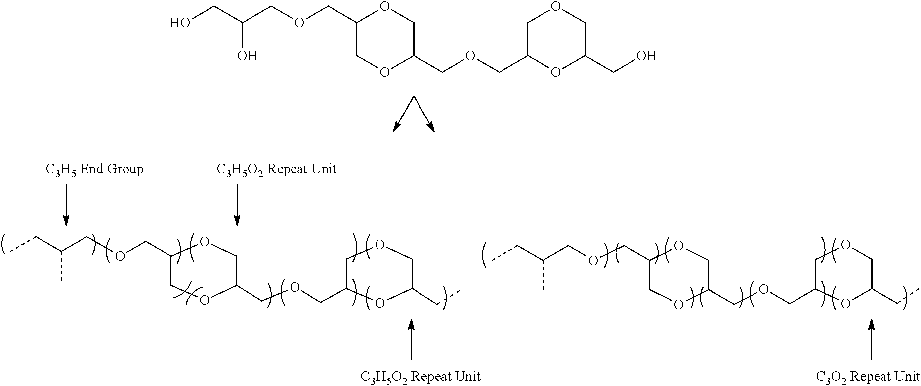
OCC(COCC1OCC(COCC2OC(CO)COC2)OC1)O.CCC(COCC1COC(COCC2OC(CC)COC2)CO1)C.O(CC1COC(COCC2OC(CC)COC2)CO1)CC(CC)C
